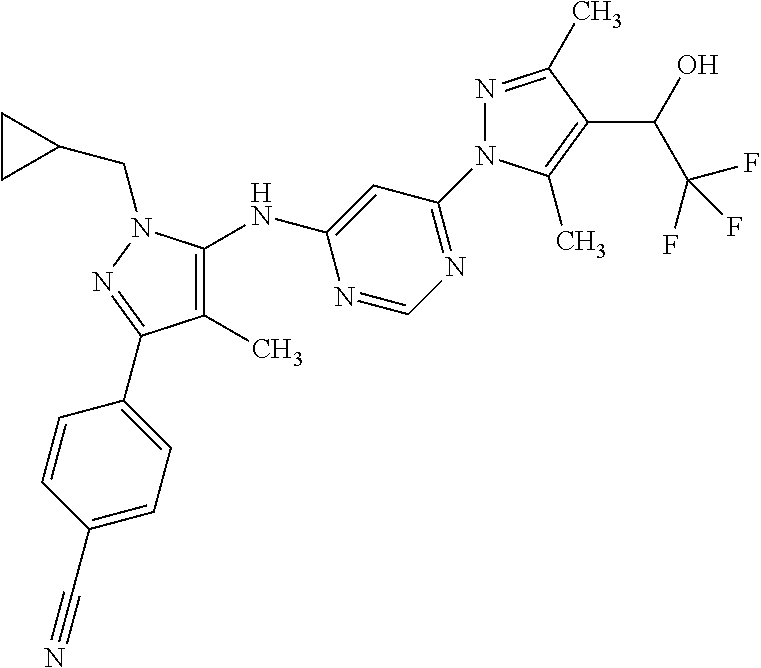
N1=C(C)C(C(O)C(F)(F)F)=C(C)N1C1=NC=NC(NC2=C(C)C(C3=CC=C(C#N)C=C3)=NN2CC2CC2)=C1
